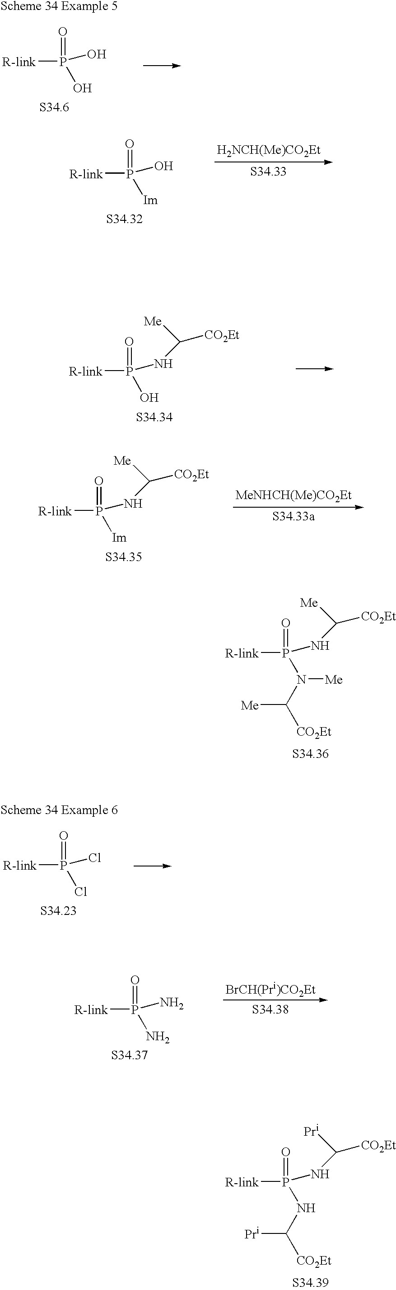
[R-link]P(=O)(O)O.[R-link]P(=O)(O)[Im].[H2NCH(Me)CO2Et].[R-link]P(=O)(NC([Me])[CO2Et])O.[R-link]P(=O)(NC([Me])[CO2Et])[Im].[MeNHCH(Me)CO2Et].[R-link]P(=O)(NC([Me])[CO2Et])N([Me])C([CO2Et])[Me].[R-link]P(=O)(Cl)Cl.[R-link]P(=O)(N)N.[R-link]P(=O)(NC([Pr])[CO2Et])NC([CO2Et])[Pr]
